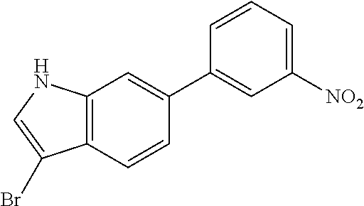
C12=C(NC=C1Br)C=C(C1=CC([NO2])=CC=C1)C=C2
